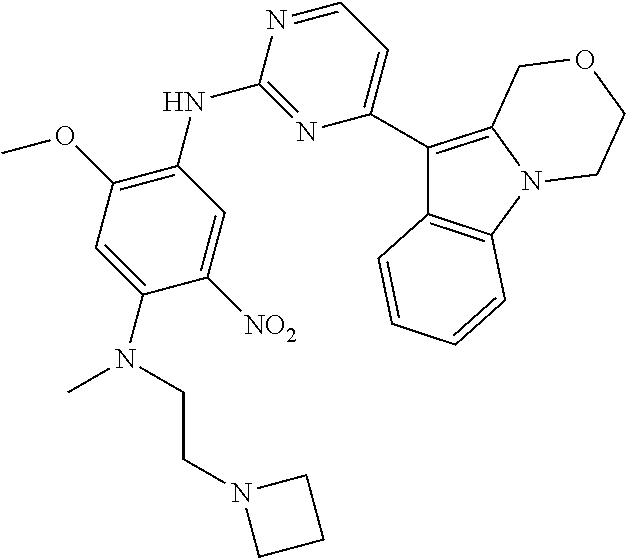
C12=C(C=CC=C1)C(C1=CC=NC(NC3=C(OC)C=C(N(C)CCN4CCC4)C([NO2])=C3)=N1)=C1N2CCOC1
